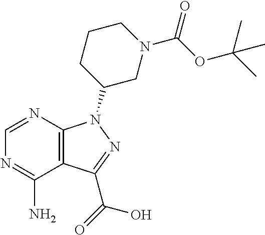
C12=C(N(C3CCCN(C(OC(C)(C)C)=O)C3)N=C1C(=O)O)N=CN=C2N
